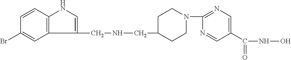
C1CN(C2=NC=C(C(=O)NO)C=N2)CCC1CNCC1=CNC2=C1C=C(Br)C=C2
